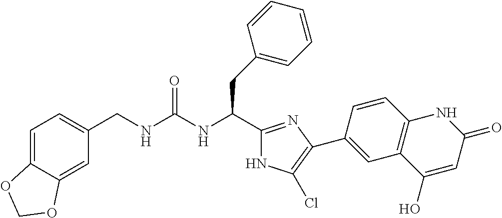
C1=C2C(=CC(CNC(NC(C3=NC(C4=CC5=C(C=C4)NC(=O)C=C5O)=C(Cl)N3)CC3=CC=CC=C3)=O)=C1)OCO2
